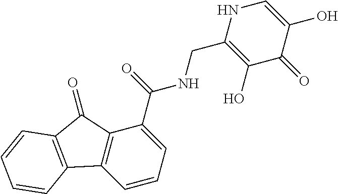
C1=CC=C(C(=O)NCC2=C(O)C(=O)C(O)=CN2)C2=C1C1=C(C2=O)C=CC=C1
